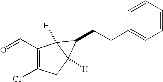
C1=CC=CC=C1CCC1C2([H])CC(Cl)=C(C=O)C21[H]
